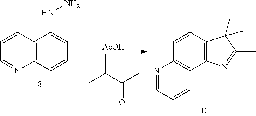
C12=C(C=CC3=C1C=CC=N3)C(C)(C)C(C)=N2.C1=CC2=C(C(NN)=C1)C=CC=N2.CC(C(C)=O)C.[AcOH]
